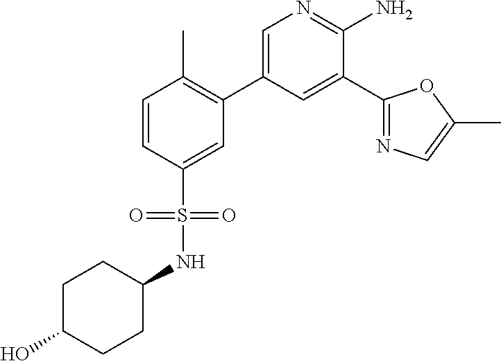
C1=CC(S(=O)(NC2CCC(O)CC2)=O)=CC(C2=CN=C(N)C(C3=NC=C(C)O3)=C2)=C1C
